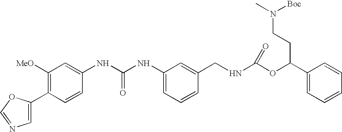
C1(C2=CN=CO2)=C([MeO])C=C(NC(NC2=CC=CC(CNC(OC(C3=CC=CC=C3)CCN(C)[Boc])=O)=C2)=O)C=C1
